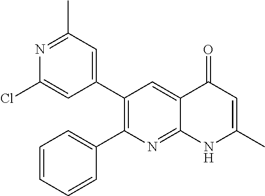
N1=C(C)C=C(C2=C(C3=CC=CC=C3)N=C3C(=C2)C(=O)C=C(C)N3)C=C1Cl
